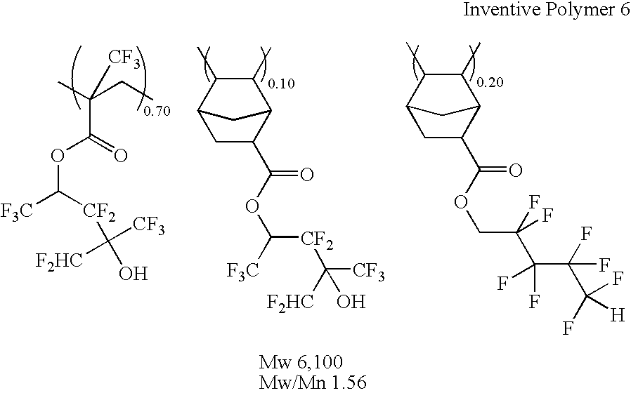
CC(CC)([CF3])C(=O)OC([F3C])[CF2]C(O)([CF3])[F2HC].C1C(C(=O)OC([CF2]C([CF3])([F2HC])O)[F3C])C2C(C)C(C)C1C2.C1C(C(=O)OCC(C(C(F)(F)C(F)(F)[H])(F)F)(F)F)C2C(C)C(C)C1C2
